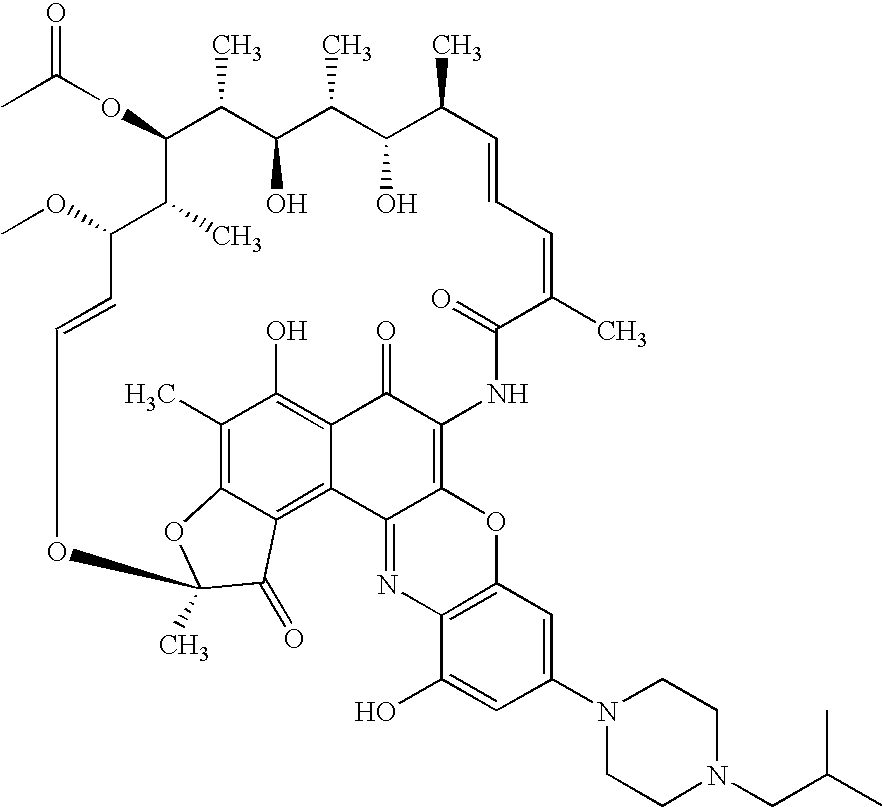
CC(OC1C(C)C(O)C(C)C(O)C(C)C=CC=C(C)C(=O)NC2=C3C(=NC4=C(O3)C=C(N3CCN(CC(C)C)CC3)C=C4O)C3=C4C(=C(C)C(O)=C3C2=O)OC(C)(C4=O)OC=CC(OC)C1C)=O
